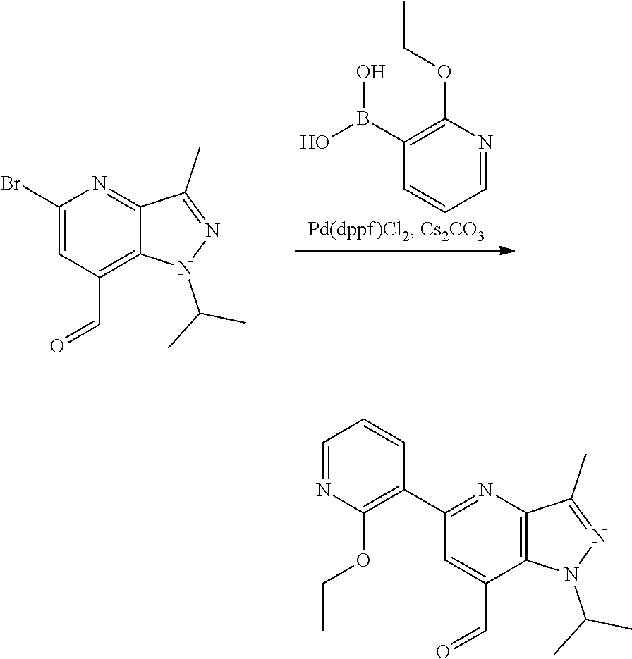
C1(B(O)O)=C(OCC)N=CC=C1.C1(Br)=CC(C=O)=C2C(=N1)C(C)=NN2C(C)C.C1(C2=C(OCC)N=CC=C2)=NC2=C(C(C=O)=C1)N(C(C)C)N=C2C
